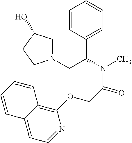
C1=CC(C(N(C)C(COC2=C3C(=CC=N2)C=CC=C3)=O)CN2CC(O)CC2)=CC=C1
